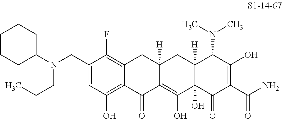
C1(CN(C2CCCCC2)CCC)=CC(O)=C2C(=C1F)CC1([H])C(=C(O)C3(O)C([H])(C1)C(N(C)C)C(O)=C(C(N)=O)C3=O)C2=O
